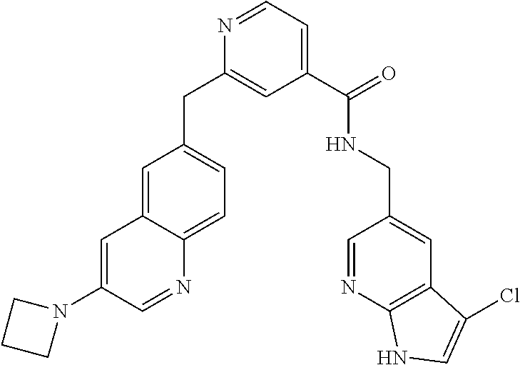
C1=C2C(=CC=C1CC1=CC(C(=O)NCC3=CC4=C(N=C3)NC=C4Cl)=CC=N1)N=CC(N1CCC1)=C2
